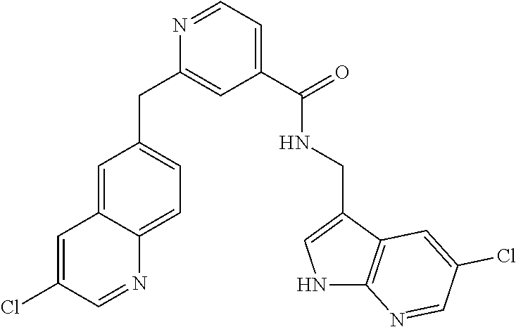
C1(C(=O)NCC2=CNC3=C2C=C(Cl)C=N3)=CC=NC(CC2=CC=C3C(=C2)C=C(Cl)C=N3)=C1
